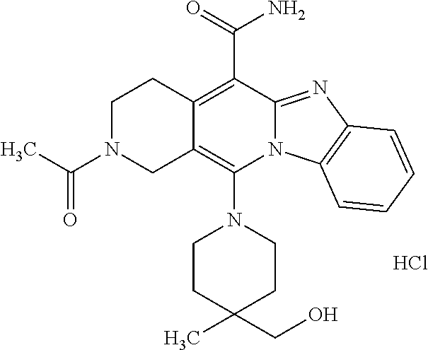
C12=C(C(N)=O)C3=NC4=C(N3C(N3CCC(C)(CO)CC3)=C1CN(C(=O)C)CC2)C=CC=C4.Cl
